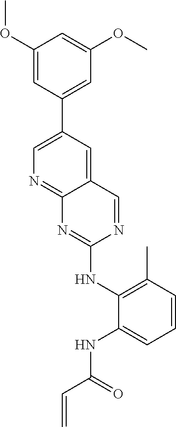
C1(OC)=CC(C2=CN=C3C(=C2)C=NC(NC2=C(C)C=CC=C2NC(C=C)=O)=N3)=CC(OC)=C1
